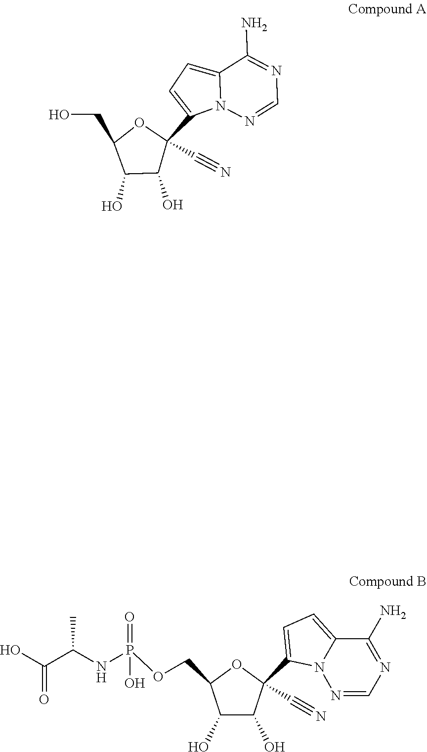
C1(O)C(O)C(C2=CC=C3N2N=CN=C3N)(C#N)OC1CO.C1(O)C(O)C(C2=CC=C3N2N=CN=C3N)(C#N)OC1COP(NC(C(O)=O)C)(=O)O
